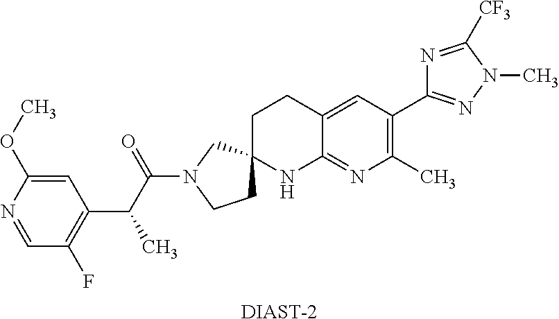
[DIAST-2].C1=NC(OC)=CC(C(C(N2CCC3(C2)CCC2=CC(C4=NN(C)C([CF3])=N4)=C(C)N=C2N3)=O)C)=C1F
